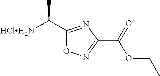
C1(C([HClH2N])C)=NC(C(=O)OCC)=NO1
